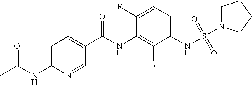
CC(NC1=CC=C(C(NC2=C(F)C(NS(=O)(=O)N3CCCC3)=CC=C2F)=O)C=N1)=O
